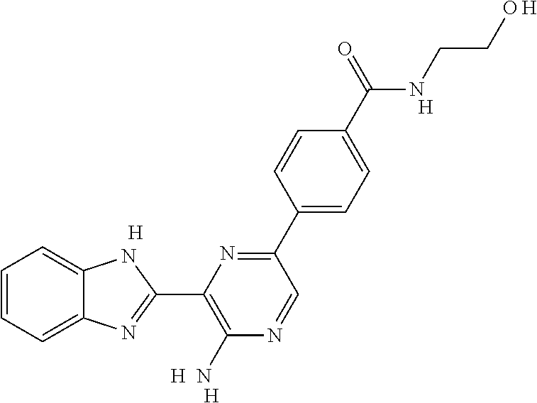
C1=CC=C2C(=C1)NC(C1=C(N)N=CC(C3=CC=C(C(NCCO)=O)C=C3)=N1)=N2.[H].[H].[H].[H].[H]
